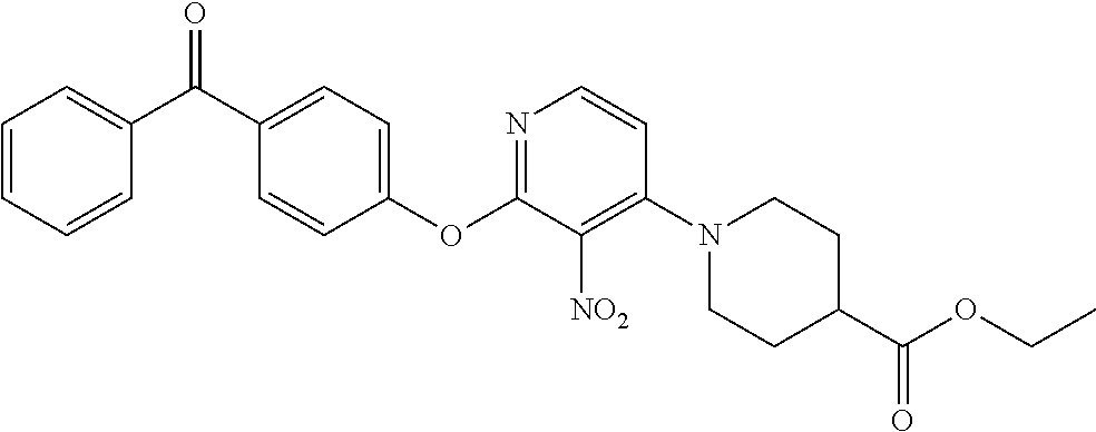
C1(OC2=NC=CC(N3CCC(C(OCC)=O)CC3)=C2[NO2])=CC=C(C(C2=CC=CC=C2)=O)C=C1
